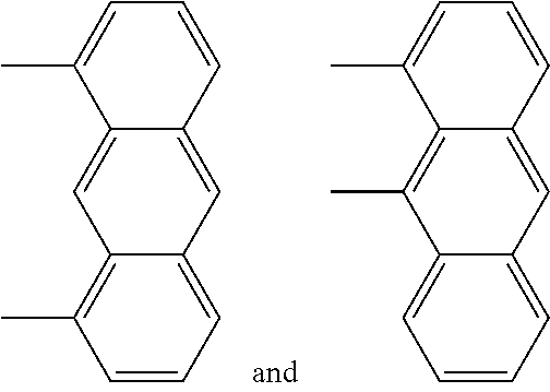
C1=CC=C2C(=C1C)C=C1C(=C2)C=CC=C1C.C1=CC=C2C(=C1)C(C)=C1C(=C2)C=CC=C1C
